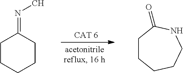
C1CCCCC1=NC.C1CCCCNC1=O
